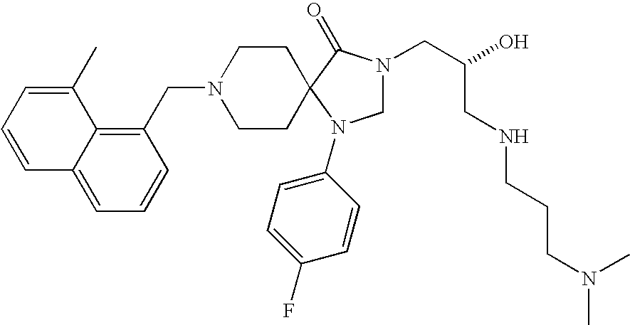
C1N(CC(O)CNCCCN(C)C)C(=O)C2(N1C1=CC=C(F)C=C1)CCN(CC1=C3C(=CC=C1)C=CC=C3C)CC2
